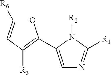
C1=C(C2=C([R3])C=C([R6])O2)N([R2])C([R1])=N1
